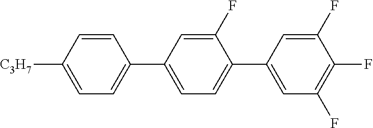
C1=CC([C3H7])=CC=C1C1=CC=C(C2=CC(F)=C(F)C(F)=C2)C(F)=C1
